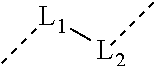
[L1]([L2]C)C
